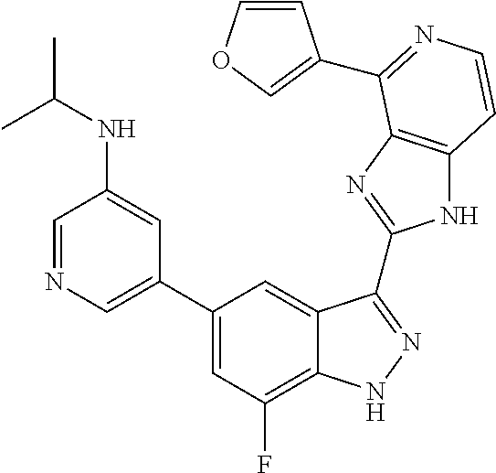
C1=C(C2=CC(F)=C3C(=C2)C(C2=NC4=C(N2)C=CN=C4C2=COC=C2)=NN3)C=C(NC(C)C)C=N1
